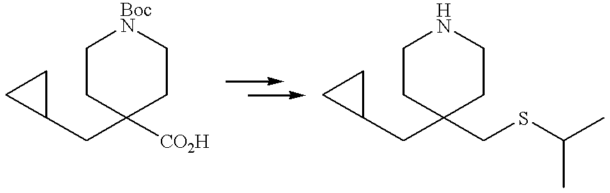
C1CC(CC2CC2)([CO2H])CC[BocN]1.C1CC(CC2CC2)(CSC(C)C)CCN1
